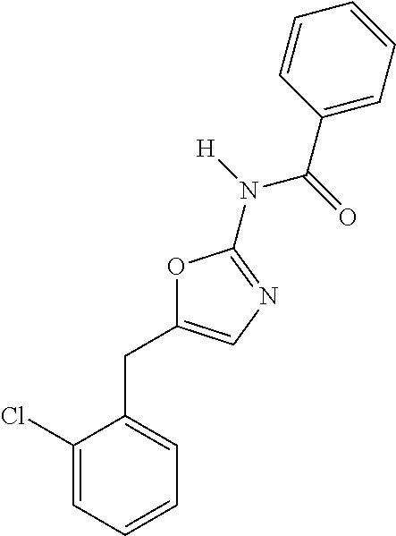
C1(Cl)=CC=CC=C1CC1=CN=C(N([H])C(=O)C2=CC=CC=C2)O1
